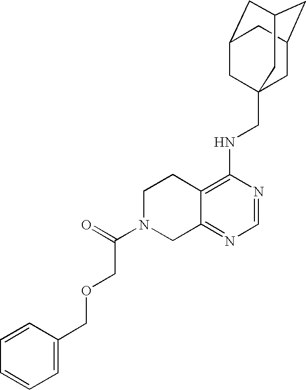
C12=C(NCC34CC5CC(CC(C3)C5)C4)N=CN=C1CN(C(=O)COCC1=CC=CC=C1)CC2
